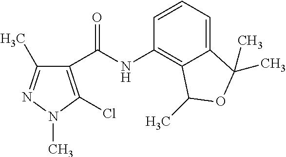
C1(C(=O)NC2=C3C(=CC=C2)C(C)(C)OC3C)=C(Cl)N(C)N=C1C
